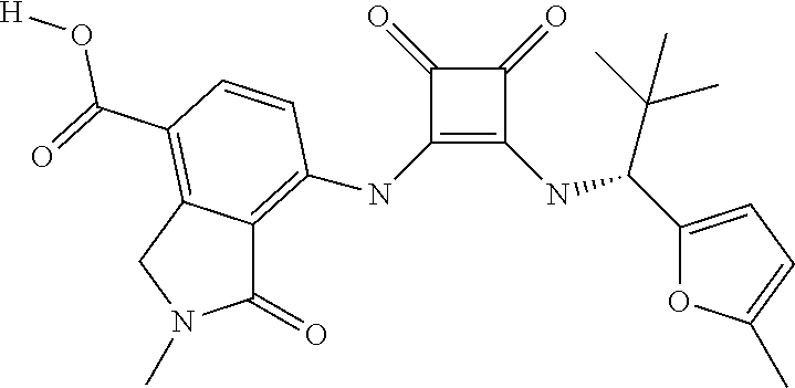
C1(=O)C(NC2=C3C(=O)N(C)CC3=C(C(O[H])=O)C=C2)=C(NC(C(C)(C)C)C2=CC=C(C)O2)C1=O
